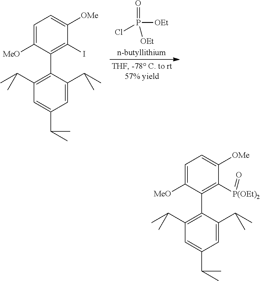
P([OEt])(Cl)([OEt])=O.C1=C([MeO])C(C2=C(C(C)C)C=C(C(C)C)C=C2C(C)C)=C(I)C([OMe])=C1.C1=C([MeO])C(C2=C(C(C)C)C=C(C(C)C)C=C2C(C)C)=C([P(OEt)2]=O)C([OMe])=C1
